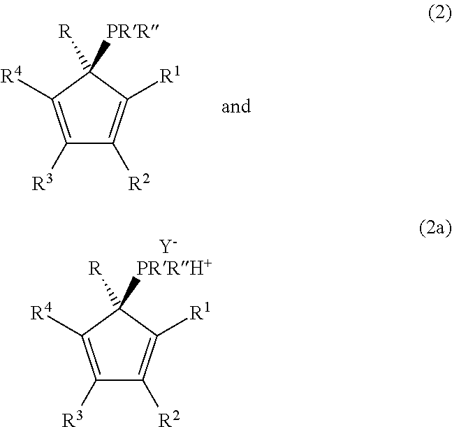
C1([R3])=C([R4])C([R])([PRR])C([R1])=C1[R2].C1([R3])=C([R4])C([R])([PRRH+])C([R1])=C1[R2].[Y]
